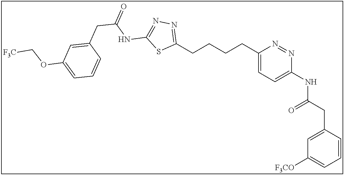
C1(CCCCC2=CC=C(NC(CC3=CC([F3CO])=CC=C3)=O)N=N2)=NN=C(NC(CC2=CC(OC[F3C])=CC=C2)=O)S1
